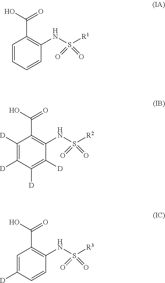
N(C1=C(C(=O)O)C=C([D])C=C1)S([R3])(=O)=O.N(C1=C(C(=O)O)C([D])=C([D])C([D])=C1[D])S([R2])(=O)=O.N(C1=C(C(=O)O)C=CC=C1)S([R1])(=O)=O
